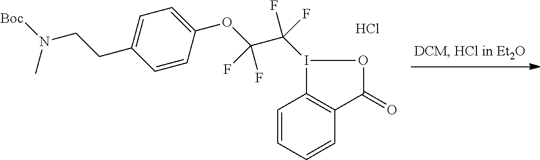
[Boc]N(CCC1=CC=C(OC(C(I2C3=C(C(=O)O2)C=CC=C3)(F)F)(F)F)C=C1)C.Cl
